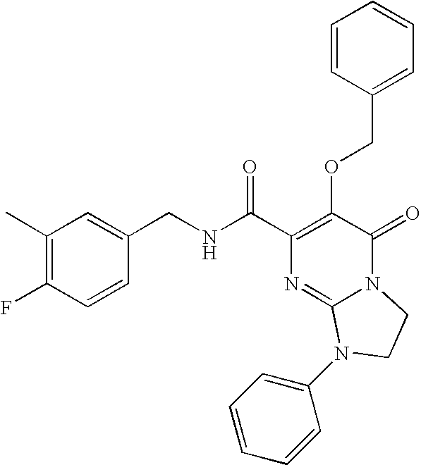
N(C(C1=C(OCC2=CC=CC=C2)C(=O)N2C(=N1)N(C1=CC=CC=C1)CC2)=O)CC1=CC(C)=C(F)C=C1
